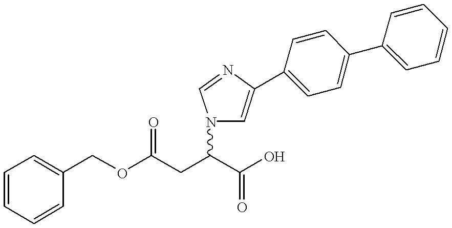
O(C(CC(C(O)=O)N1C=C(C2=CC=C(C3=CC=CC=C3)C=C2)N=C1)=O)CC1=CC=CC=C1
